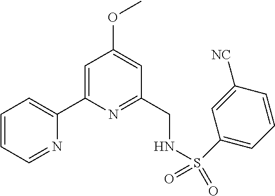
C1=CC=NC(C2=CC(OC)=CC(CNS(C3=CC=CC([NC])=C3)(=O)=O)=N2)=C1
